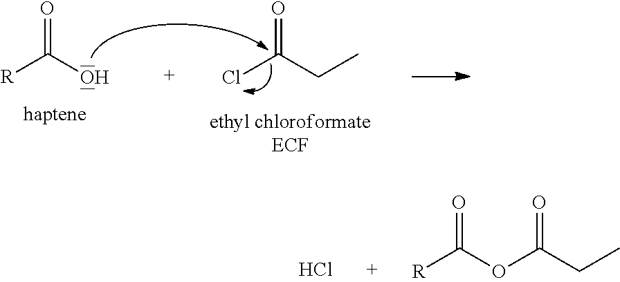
[R]C(O)=O.ClC(CC)=O.Cl.[R]C(OC(CC)=O)=O
